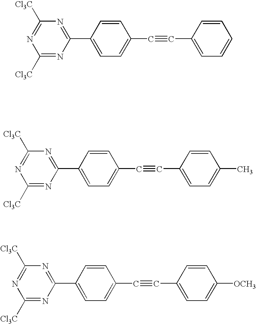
C1([Cl3C])=NC(C2=CC=C(C#CC3=CC=CC=C3)C=C2)=NC([Cl3C])=N1.C1([Cl3C])=NC(C2=CC=C(C#CC3=CC=C(C)C=C3)C=C2)=NC([Cl3C])=N1.C1([Cl3C])=NC(C2=CC=C(C#CC3=CC=C([OCH3])C=C3)C=C2)=NC([Cl3C])=N1
